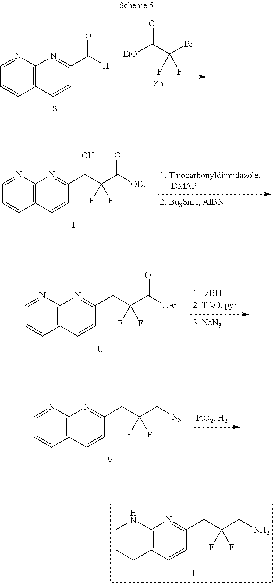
C1CCC2=C(N1)N=C(CC(CN)(F)F)C=C2.[H].C1=NC2=C(C=C1)C=CC(C([H])=O)=N2.S.O=C(C(Br)(F)F)[EtO].[Zn].C1=NC2=C(C=C1)C=CC(C(C(C([OEt])=O)(F)F)O)=N2.[T].C1=NC2=C(C=C1)C=CC(CC(C([OEt])=O)(F)F)=N2.[U].C1=NC2=C(C=C1)C=CC(CC(C[N3])(F)F)=N2.[V]
